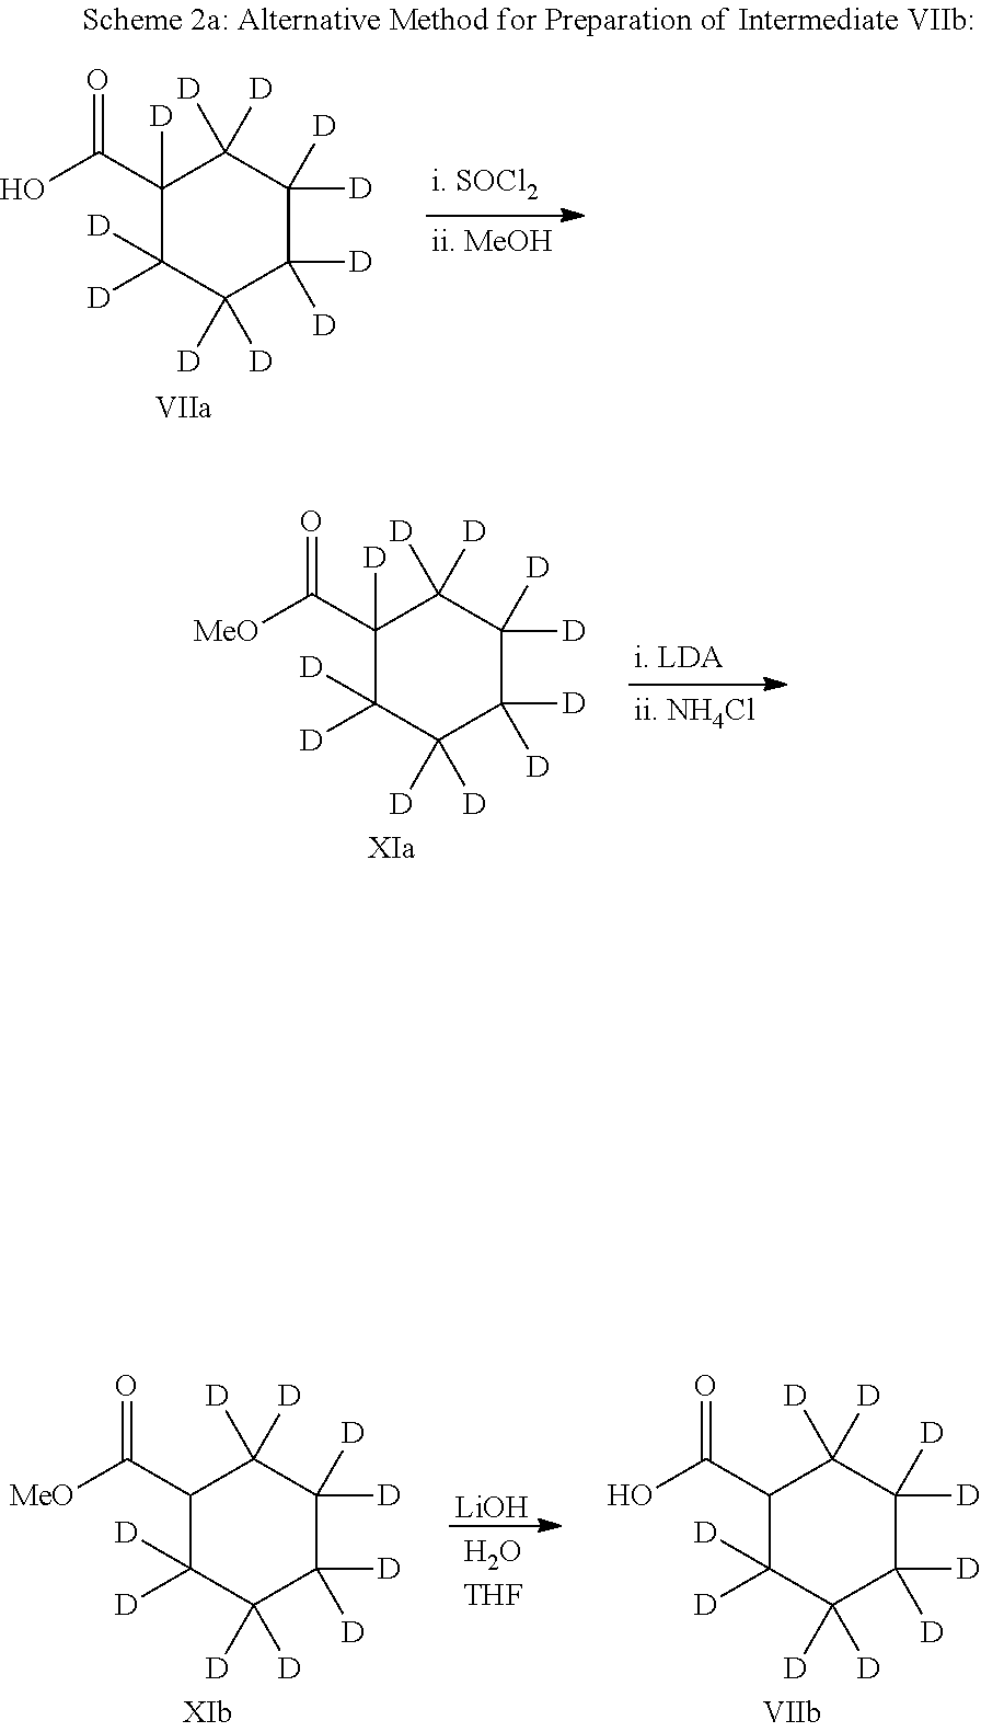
C1(C(O)=O)([D])C([D])([D])C([D])([D])C([D])([D])C([D])([D])C1([D])[D].C1(C([MeO])=O)([D])C([D])([D])C([D])([D])C([D])([D])C([D])([D])C1([D])[D].C1(C(O)=O)C([D])([D])C([D])([D])C([D])([D])C([D])([D])C1([D])[D].C1(C([MeO])=O)C([D])([D])C([D])([D])C([D])([D])C([D])([D])C1([D])[D].[LiOH]
